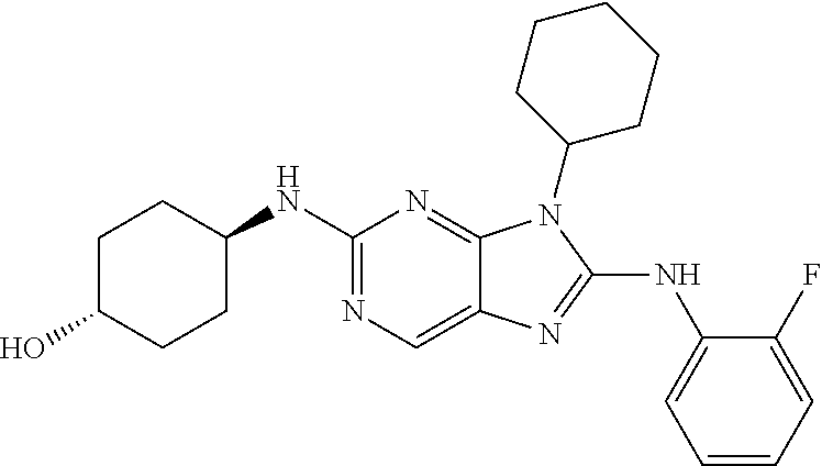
N1=C(NC2CCC(O)CC2)N=C2C(=C1)N=C(NC1=CC=CC=C1F)N2C1CCCCC1
